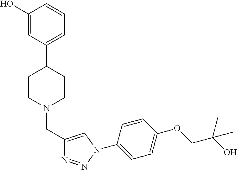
C1(O)=CC(C2CCN(CC3=CN(C4=CC=C(OCC(O)(C)C)C=C4)N=N3)CC2)=CC=C1
